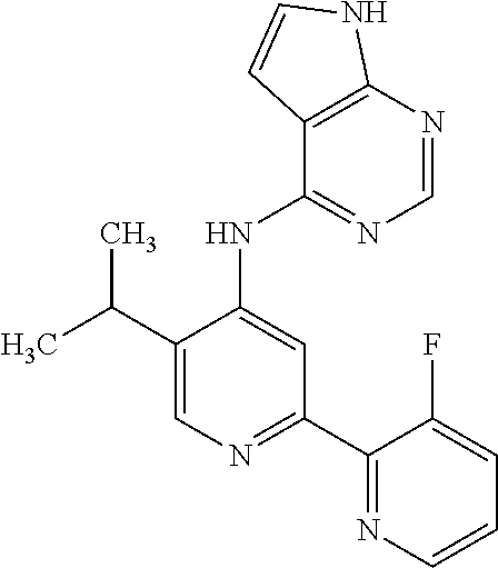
N(C1=CC(C2=NC=CC=C2F)=NC=C1C(C)C)C1=NC=NC2=C1C=CN2
